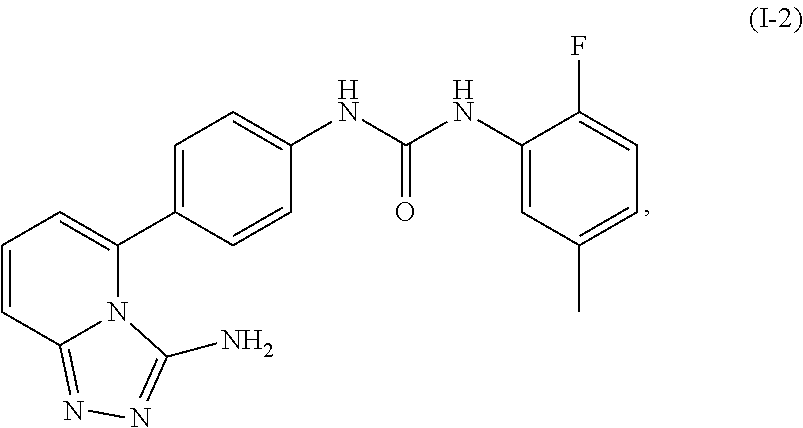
C1(C2=CC=CC3=NN=C(N)N23)=CC=C(NC(NC2=CC(C)=CC=C2F)=O)C=C1
